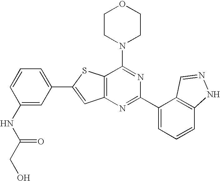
C1CN(C2=NC(C3=CC=CC4=C3C=NN4)=NC3=C2SC(C2=CC=CC(NC(CO)=O)=C2)=C3)CCO1
